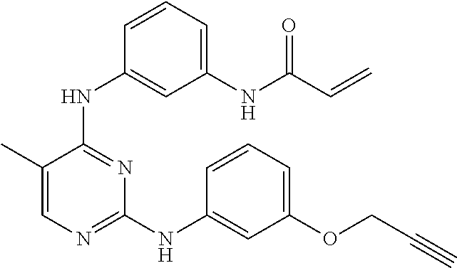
N(C1=NC(NC2=CC(OCC#C)=CC=C2)=NC=C1C)C1=CC(NC(C=C)=O)=CC=C1
